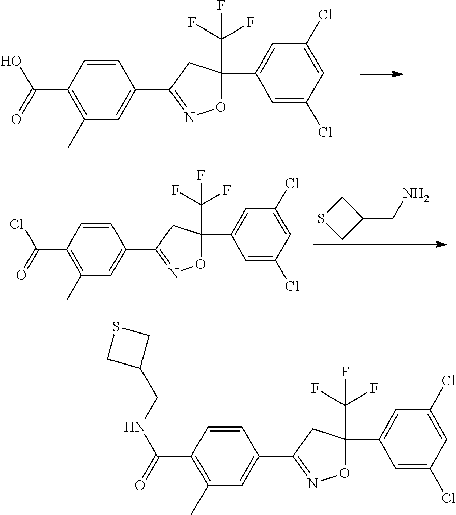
C1(C2=NOC(C3=CC(Cl)=CC(Cl)=C3)(C(F)(F)F)C2)=CC(C)=C(C(=O)O)C=C1.C1(CN)CSC1.C1(C2=NOC(C3=CC(Cl)=CC(Cl)=C3)(C(F)(F)F)C2)=CC(C)=C(C(=O)Cl)C=C1.C1(C2=NOC(C3=CC(Cl)=CC(Cl)=C3)(C(F)(F)F)C2)=CC(C)=C(C(=O)NCC2CSC2)C=C1
